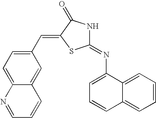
C1(C=C2SC(=NC3=CC=CC4=CC=CC=C34)NC2=O)=CC=C2C(=C1)C=CC=N2
